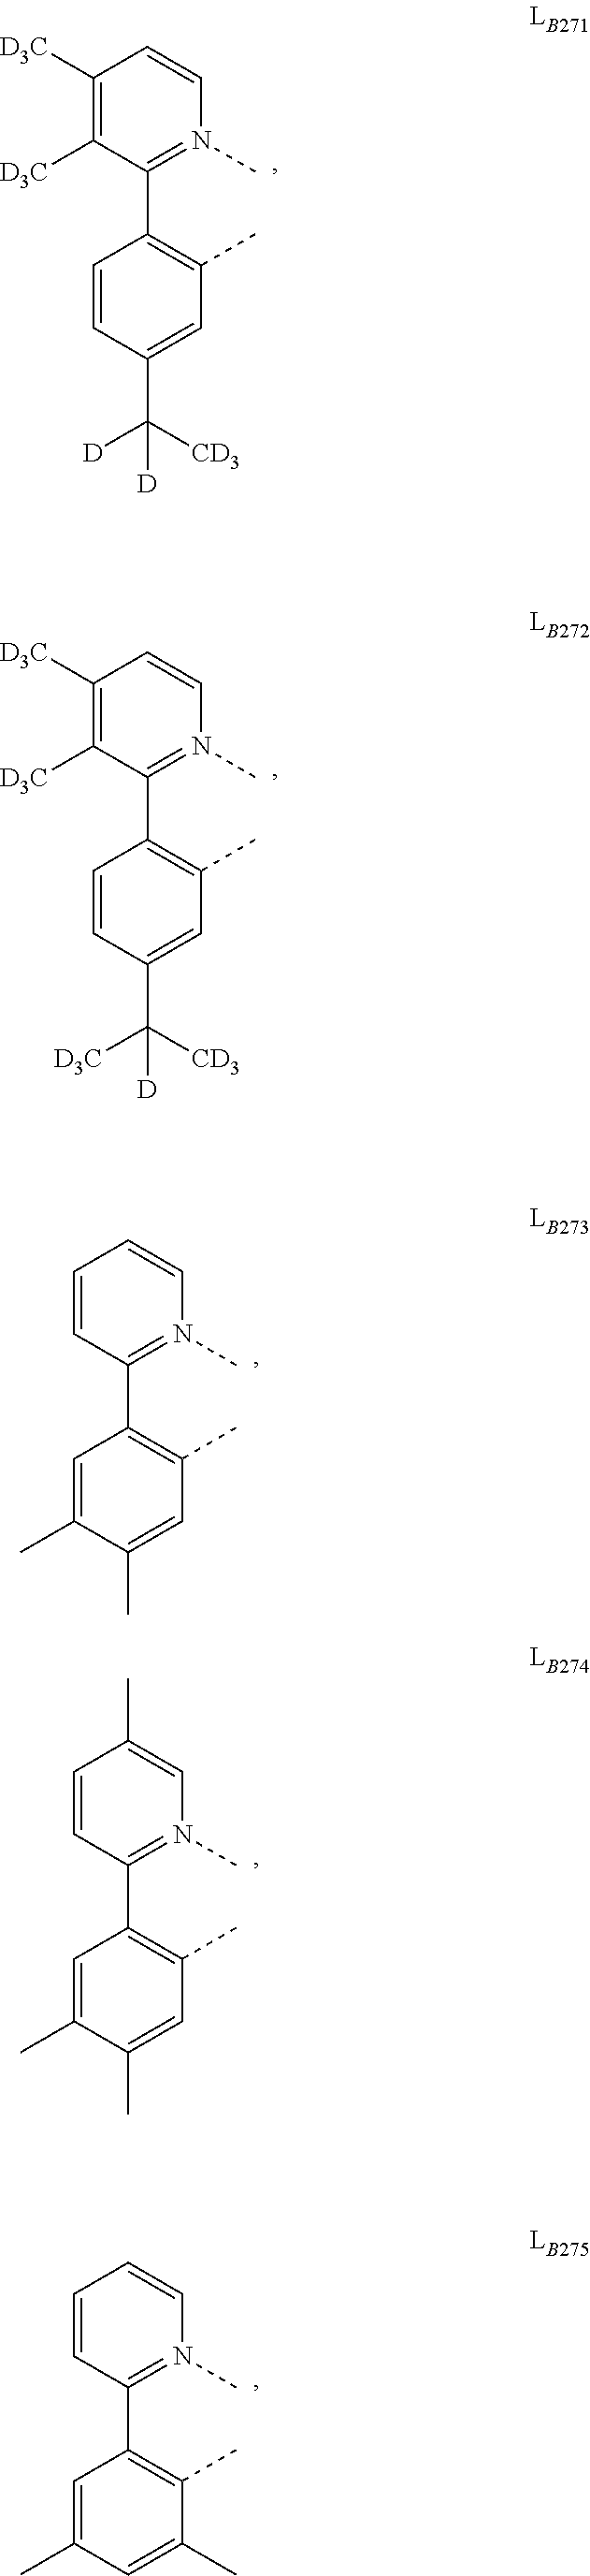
C1=CC(C([CD3])([D])[D])=CC(C)=C1C1=N(C)C=CC([D3C])=C1[D3C].C1=CC(C([CD3])([D3C])[D])=CC(C)=C1C1=N(C)C=CC([D3C])=C1[D3C].C1=C(C)C(C)=CC(C)=C1C1=N(C)C=CC=C1.C1=C(C)C(C)=CC(C)=C1C1=N(C)C=C(C)C=C1.C1=C(C)C=C(C)C(C)=C1C1=N(C)C=CC=C1
